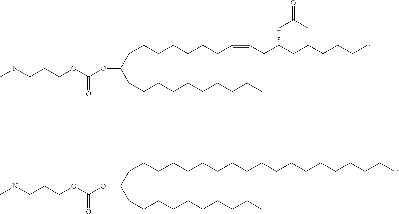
CN(CCCOC(OC(CCCCCCCC=CCC(CCCCCC)CC(=O)C)CCCCCCCCCC)=O)C.CN(CCCOC(OC(CCCCCCCCCCCCCCCCCCC)CCCCCCCCCC)=O)C
